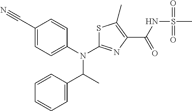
C1(C#N)=CC=C(N(C(C2=CC=CC=C2)C)C2=NC(C(=O)NS(C)(=O)=O)=C(C)S2)C=C1
